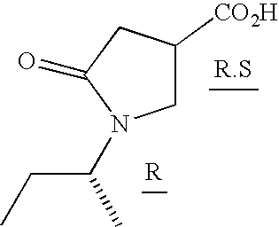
[R].C1C([CO2H])CC(=O)N1C(CC)C
